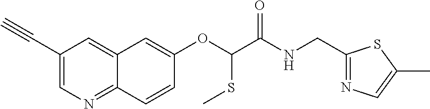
C1(C#C)=CN=C2C(=C1)C=C(OC(SC)C(NCC1=NC=C(C)S1)=O)C=C2
